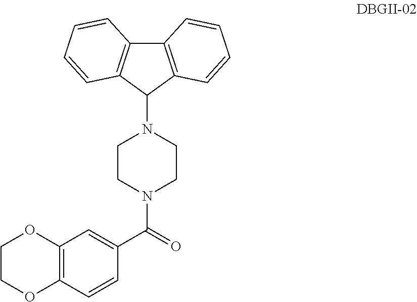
C12=C(C(N3CCN(C(=O)C4=CC5=C(C=C4)OCCO5)CC3)C3=C1C=CC=C3)C=CC=C2
